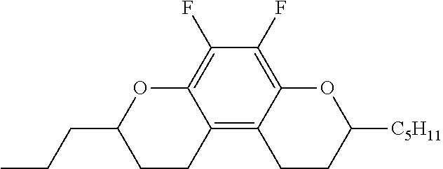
C1(F)=C2C(=C3C(=C1F)OC(CCC)CC3)CCC([C5H11])O2
